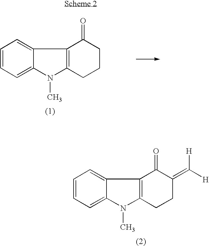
C1=CC=C2C(=C1)C1=C(N2C)CCC(=C([H])[H])C1=O.C1=CC=C2C(=C1)C1=C(N2C)CCCC1=O
